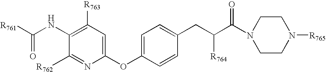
C1(NC([R761])=O)=C([R763])C=C(OC2=CC=C(CC(C(N3CCN([R765])CC3)=O)[R764])C=C2)N=C1[R762]
